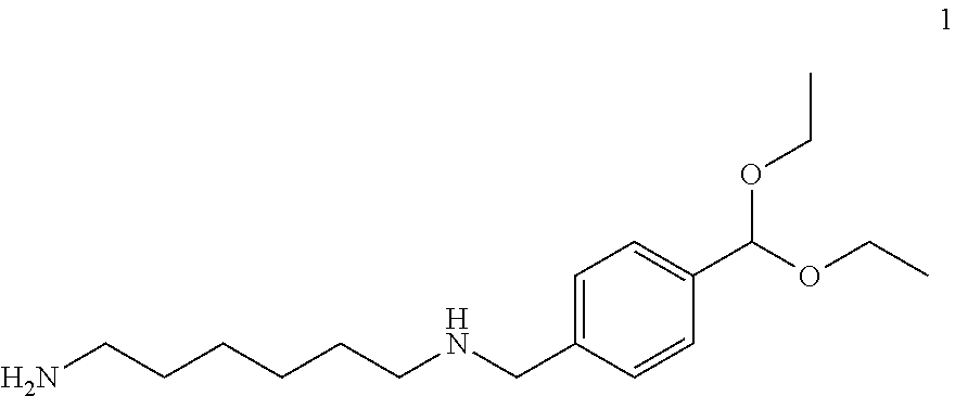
NCCCCCCNCC1=CC=C(C(OCC)OCC)C=C1
